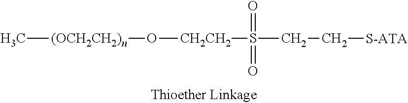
C[(OCH2CH2)n]O[CH2CH2]S(CC[S-ATA])(=O)=O
